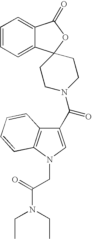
C1(C(N2CCC3(C4=CC=CC=C4C(=O)O3)CC2)=O)=CN(CC(=O)N(CC)CC)C2=C1C=CC=C2
